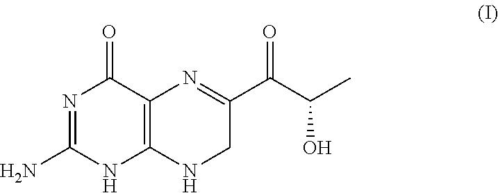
N1=C(N)NC2=C(C1=O)N=C(C(C(O)C)=O)CN2
